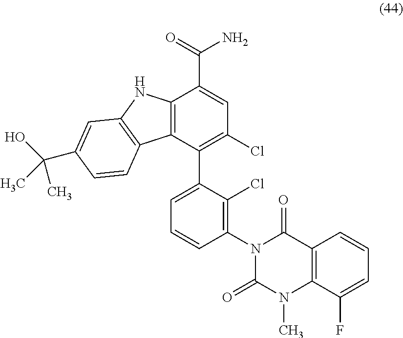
C12=C(C(C3=CC=CC(N4C(=O)N(C)C5=C(C4=O)C=CC=C5F)=C3Cl)=C(Cl)C=C1C(=O)N)C1=C(N2)C=C(C(O)(C)C)C=C1
